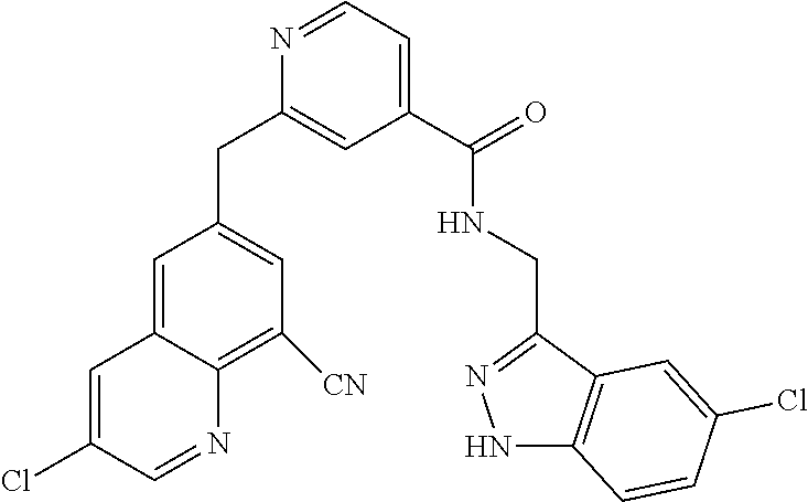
N1=CC=C(C(NCC2=NNC3=C2C=C(Cl)C=C3)=O)C=C1CC1=CC([CN])=C2C(=C1)C=C(Cl)C=N2
